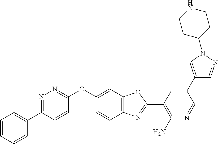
C1(OC2=CC3=C(C=C2)N=C(C2=C(N)N=CC(C4=CN(C5CCNCC5)N=C4)=C2)O3)=NN=C(C2=CC=CC=C2)C=C1
